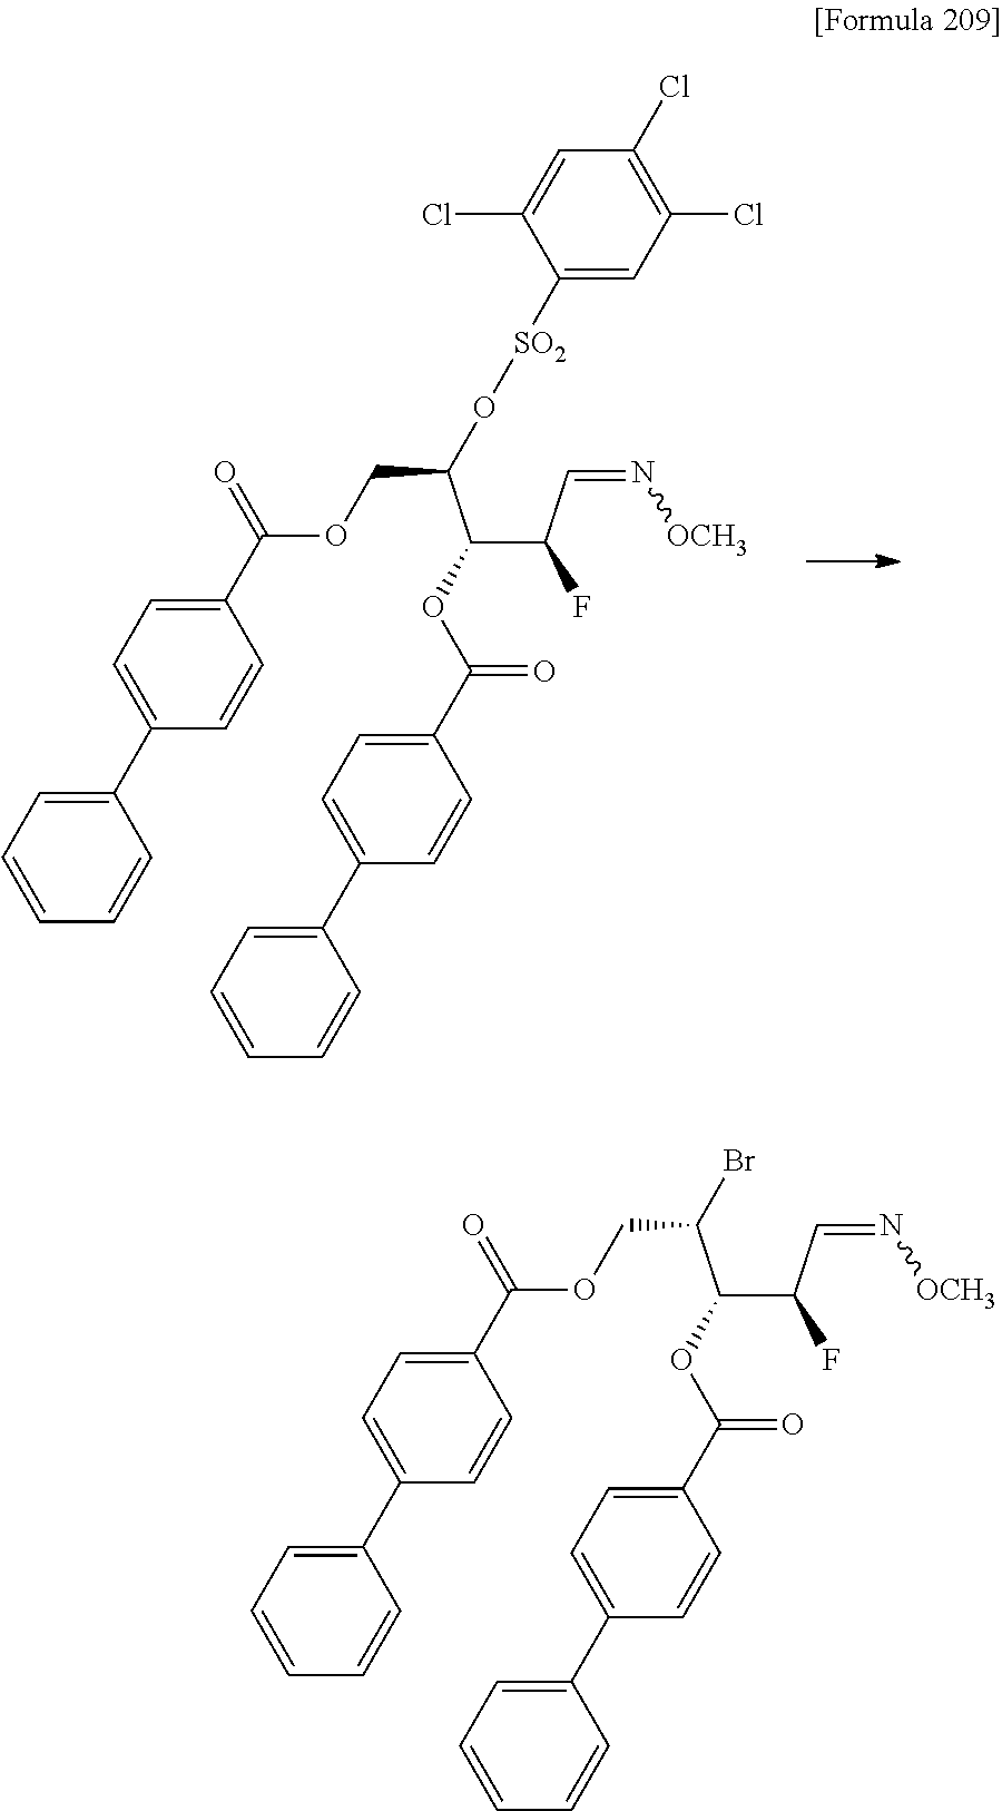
O(C(C1=CC=C(C2=CC=CC=C2)C=C1)=O)C(C(C=N[OCH3])F)C(COC(C1=CC=C(C2=CC=CC=C2)C=C1)=O)O[SO2]C1=CC(Cl)=C(Cl)C=C1Cl.O(C(C1=CC=C(C2=CC=CC=C2)C=C1)=O)C(C(C=N[OCH3])F)C(COC(C1=CC=C(C2=CC=CC=C2)C=C1)=O)Br
